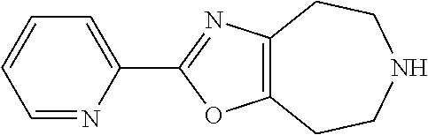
C1=NC(C2=NC3=C(O2)CCNCC3)=CC=C1
